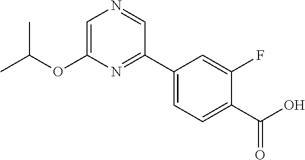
C1=C(OC(C)C)N=C(C2=CC=C(C(O)=O)C(F)=C2)C=N1
